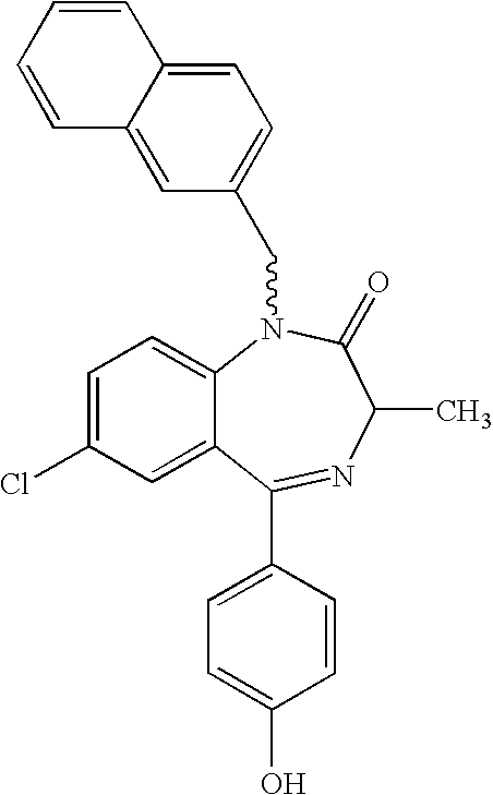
C1=C(Cl)C=C2C(=C1)N(CC1=CC=C3C(=C1)C=CC=C3)C(=O)C(C)N=C2C1=CC=C(O)C=C1
